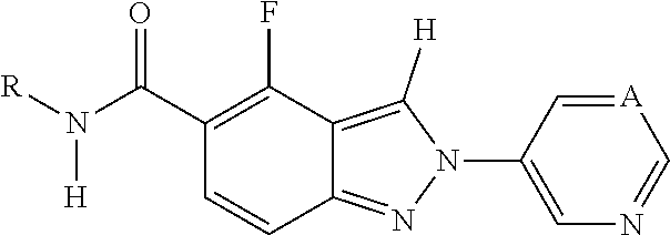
[A]1=CC(N2C([H])=C3C(=N2)C=CC(C(N([R])[H])=O)=C3F)=CN=C1
